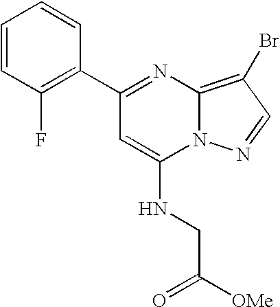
C1=CC(F)=C(C2=NC3=C(Br)C=NN3C(NCC(=O)[OMe])=C2)C=C1
